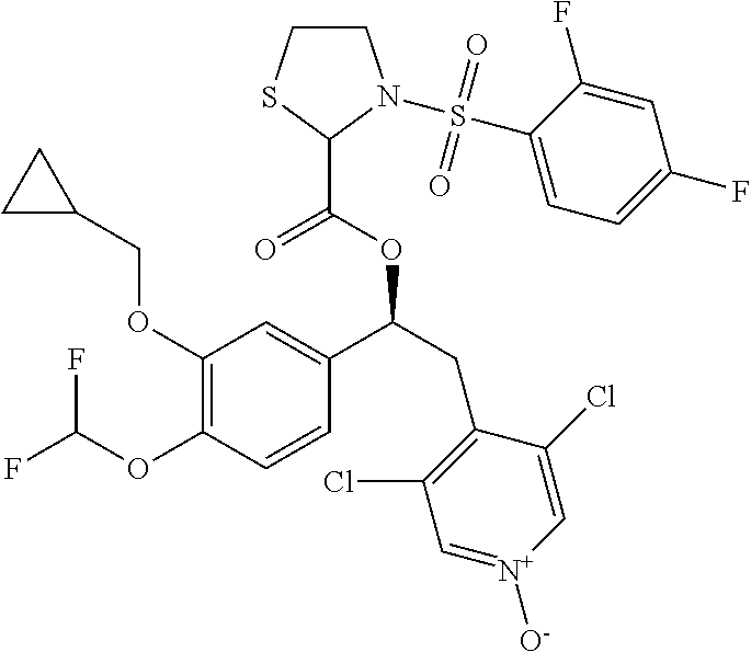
C1(OCC2CC2)=C(OC(F)F)C=CC(C(CC2=C(Cl)C=[N+]([O-])C=C2Cl)OC(=O)C2N(S(C3=CC=C(F)C=C3F)(=O)=O)CCS2)=C1
